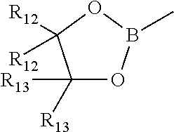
C1([R13])([R13])OB(C)OC1([R12])[R12]
